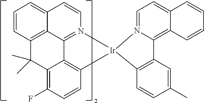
C1=CC2=CC=CC3=C2C2=N1[Ir]1(C4=C2C(=C(F)C=C4)C3(C)C)N2=CC=C3C(=C2C2=C1C=CC(C)=C2)C=CC=C3
